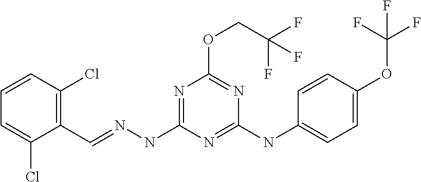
C1(C=NNC2=NC(OCC(F)(F)F)=NC(NC3=CC=C(OC(F)(F)F)C=C3)=N2)=C(Cl)C=CC=C1Cl
